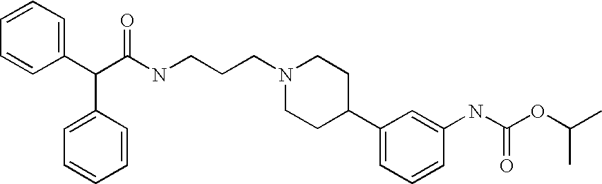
C1(C(C(NCCCN2CCC(C3=CC=CC(NC(OC(C)C)=O)=C3)CC2)=O)C2=CC=CC=C2)=CC=CC=C1
